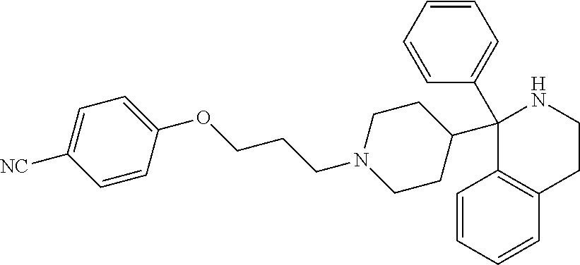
C1=CC=CC2=C1C(C1CCN(CCCOC3=CC=C([NC])C=C3)CC1)(C1=CC=CC=C1)NCC2
